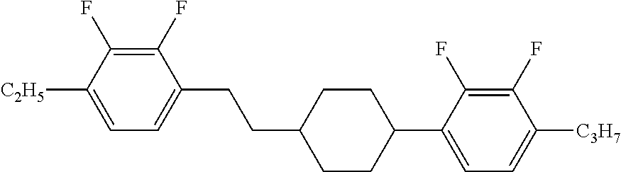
C1(F)=C(F)C([C2H5])=CC=C1CCC1CCC(C2=CC=C([C3H7])C(F)=C2F)CC1
